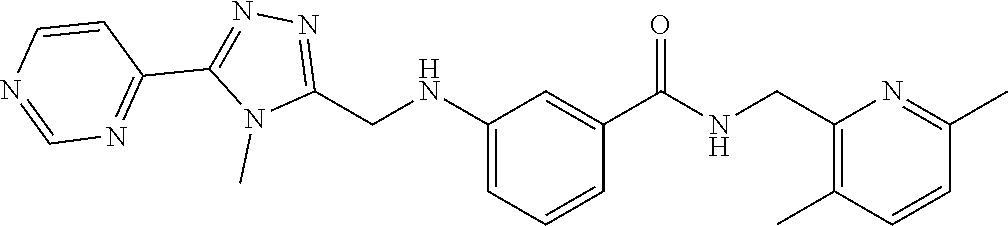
N1(C)C(CNC2=CC=CC(C(=O)NCC3=C(C)C=CC(C)=N3)=C2)=NN=C1C1=NC=NC=C1
